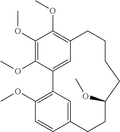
C1(OC)=C(OC)C2=CC(=C1OC)CCCCC(OC)CCC1=CC2=C(OC)C=C1
